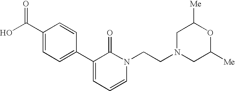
OC(C1=CC=C(C2=CC=CN(CCN3CC([Me])OC([Me])C3)C2=O)C=C1)=O
